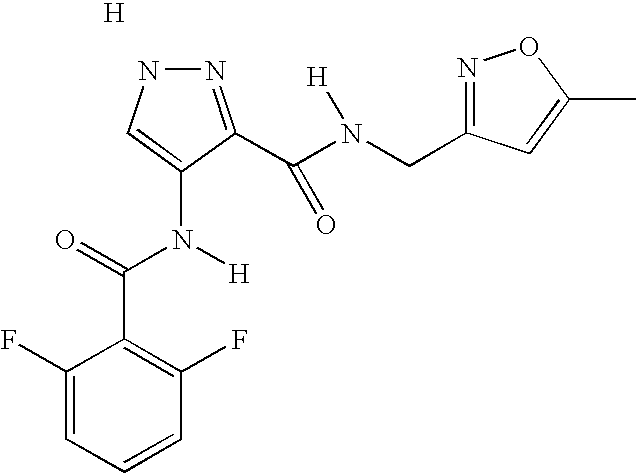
N1N=C(C(N(CC2=NOC(C)=C2)[H])=O)C(N(C(=O)C2=C(F)C=CC=C2F)[H])=C1.[H]
